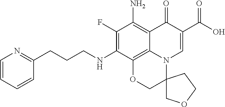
C1(F)=C(NCCCC2=NC=CC=C2)C2=C3C(=C1N)C(=O)C(C(O)=O)=CN3C1(CO2)COCC1
